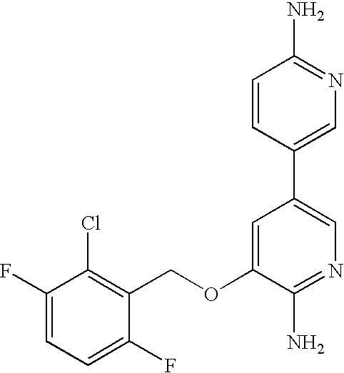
C1(F)=CC=C(F)C(COC2=CC(C3=CN=C(N)C=C3)=CN=C2N)=C1Cl
